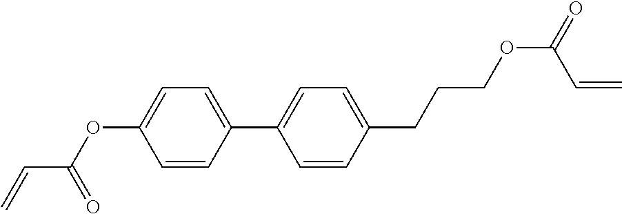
C1(C2=CC=C(CCCOC(=O)C=C)C=C2)=CC=C(OC(C=C)=O)C=C1
